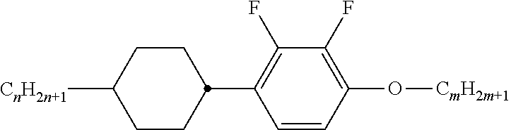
C1(F)=C(C2CCC([CnH2n+1])CC2)C=CC(O[CmH2m+1])=C1F
